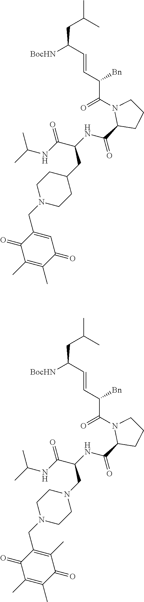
C(C(NC(=O)C1N(C(C([Bn])C=CC(CC(C)C)[BocHN])=O)CCC1)C(=O)NC(C)C)C1CCN(CC2=CC(=O)C(C)=C(C)C2=O)CC1.C(C(NC(=O)C1N(C(C([Bn])C=CC(CC(C)C)[BocHN])=O)CCC1)C(=O)NC(C)C)N1CCN(CC2=C(C)C(=O)C(C)=C(C)C2=O)CC1
